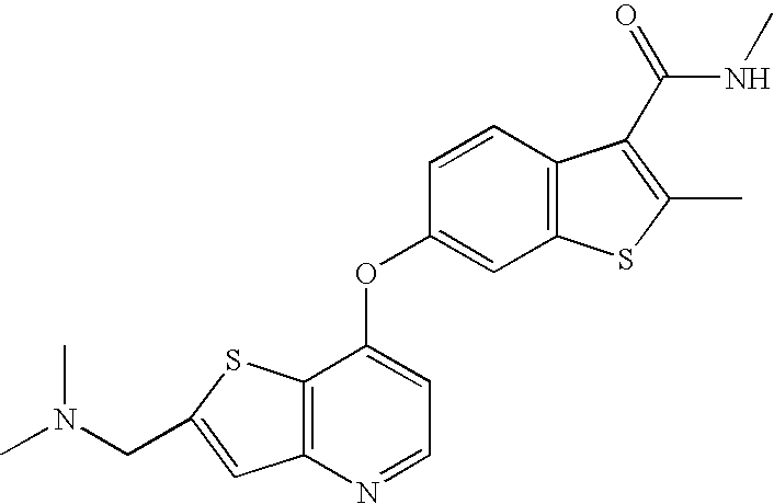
C12=C(N=CC=C1OC1=CC3=C(C=C1)C(C(=O)NC)=C(C)S3)C=C(CN(C)C)S2
